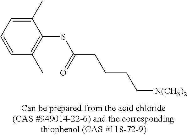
C1=C(C)C(SC(=O)CCCC[N(CH3)2])=C(C)C=C1
